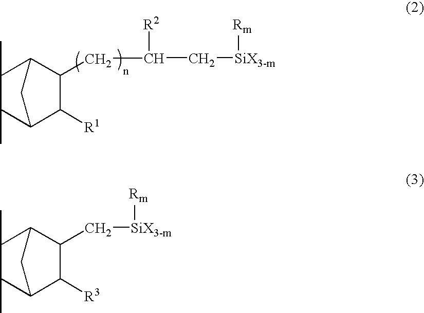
C1(CC(C[SiX3-m][Rm])[R2])C2C(C)C(C)C(C1[R1])C2.C1(C[SiX3-m][Rm])C2C(C)C(C)C(C1[R3])C2
